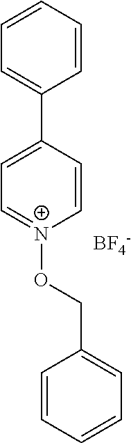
[BF4-].C1(C2=CC=CC=C2)=CC=[N+](OCC2=CC=CC=C2)C=C1
